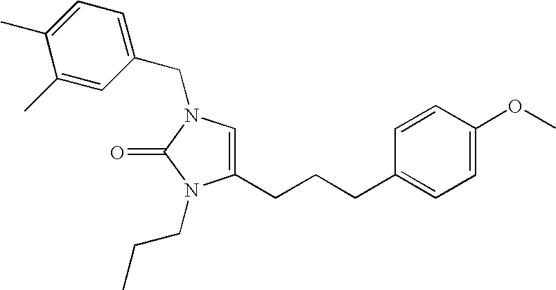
C1(CCCC2=CC=C(OC)C=C2)=CN(CC2=CC=C(C)C(C)=C2)C(=O)N1CCC
